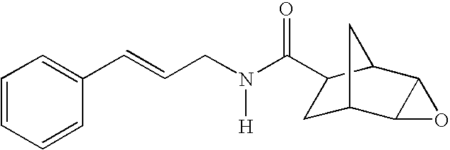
C1C2C3C(C(C1C(N(CC=CC1=CC=CC=C1)[H])=O)C2)O3
